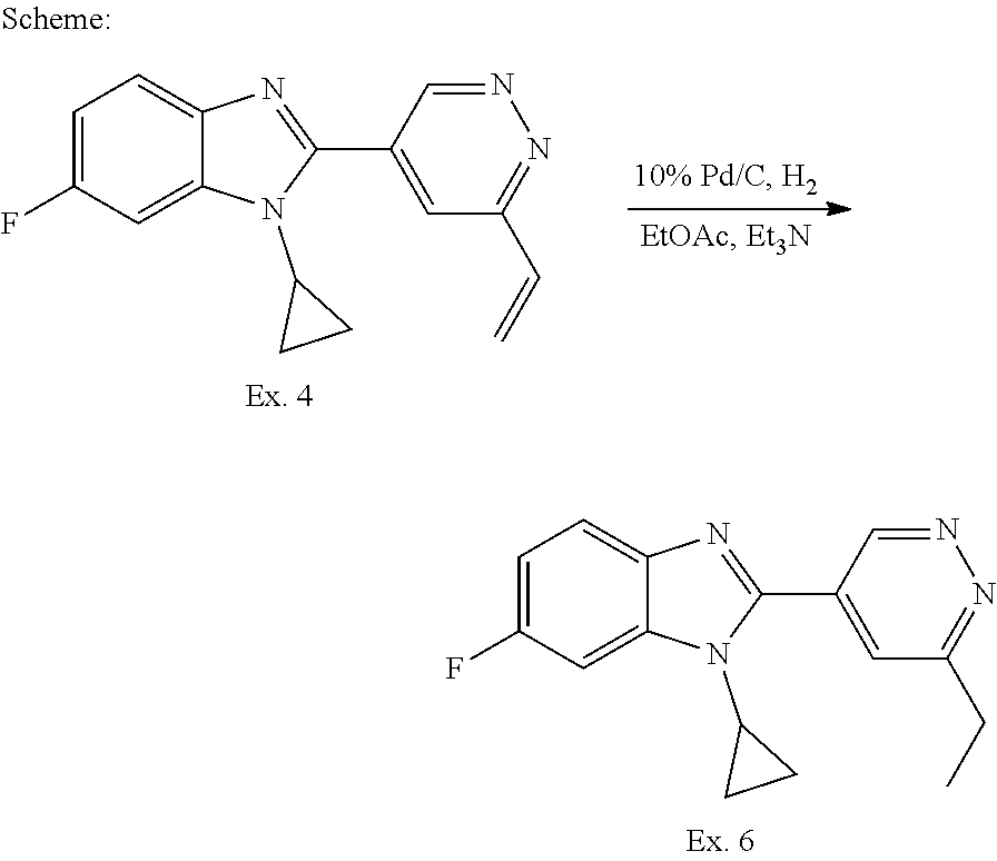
C1=C(F)C=C2C(=C1)N=C(C1=CC(C=C)=NN=C1)N2C1CC1.C1=C(F)C=C2C(=C1)N=C(C1=CC(CC)=NN=C1)N2C1CC1
